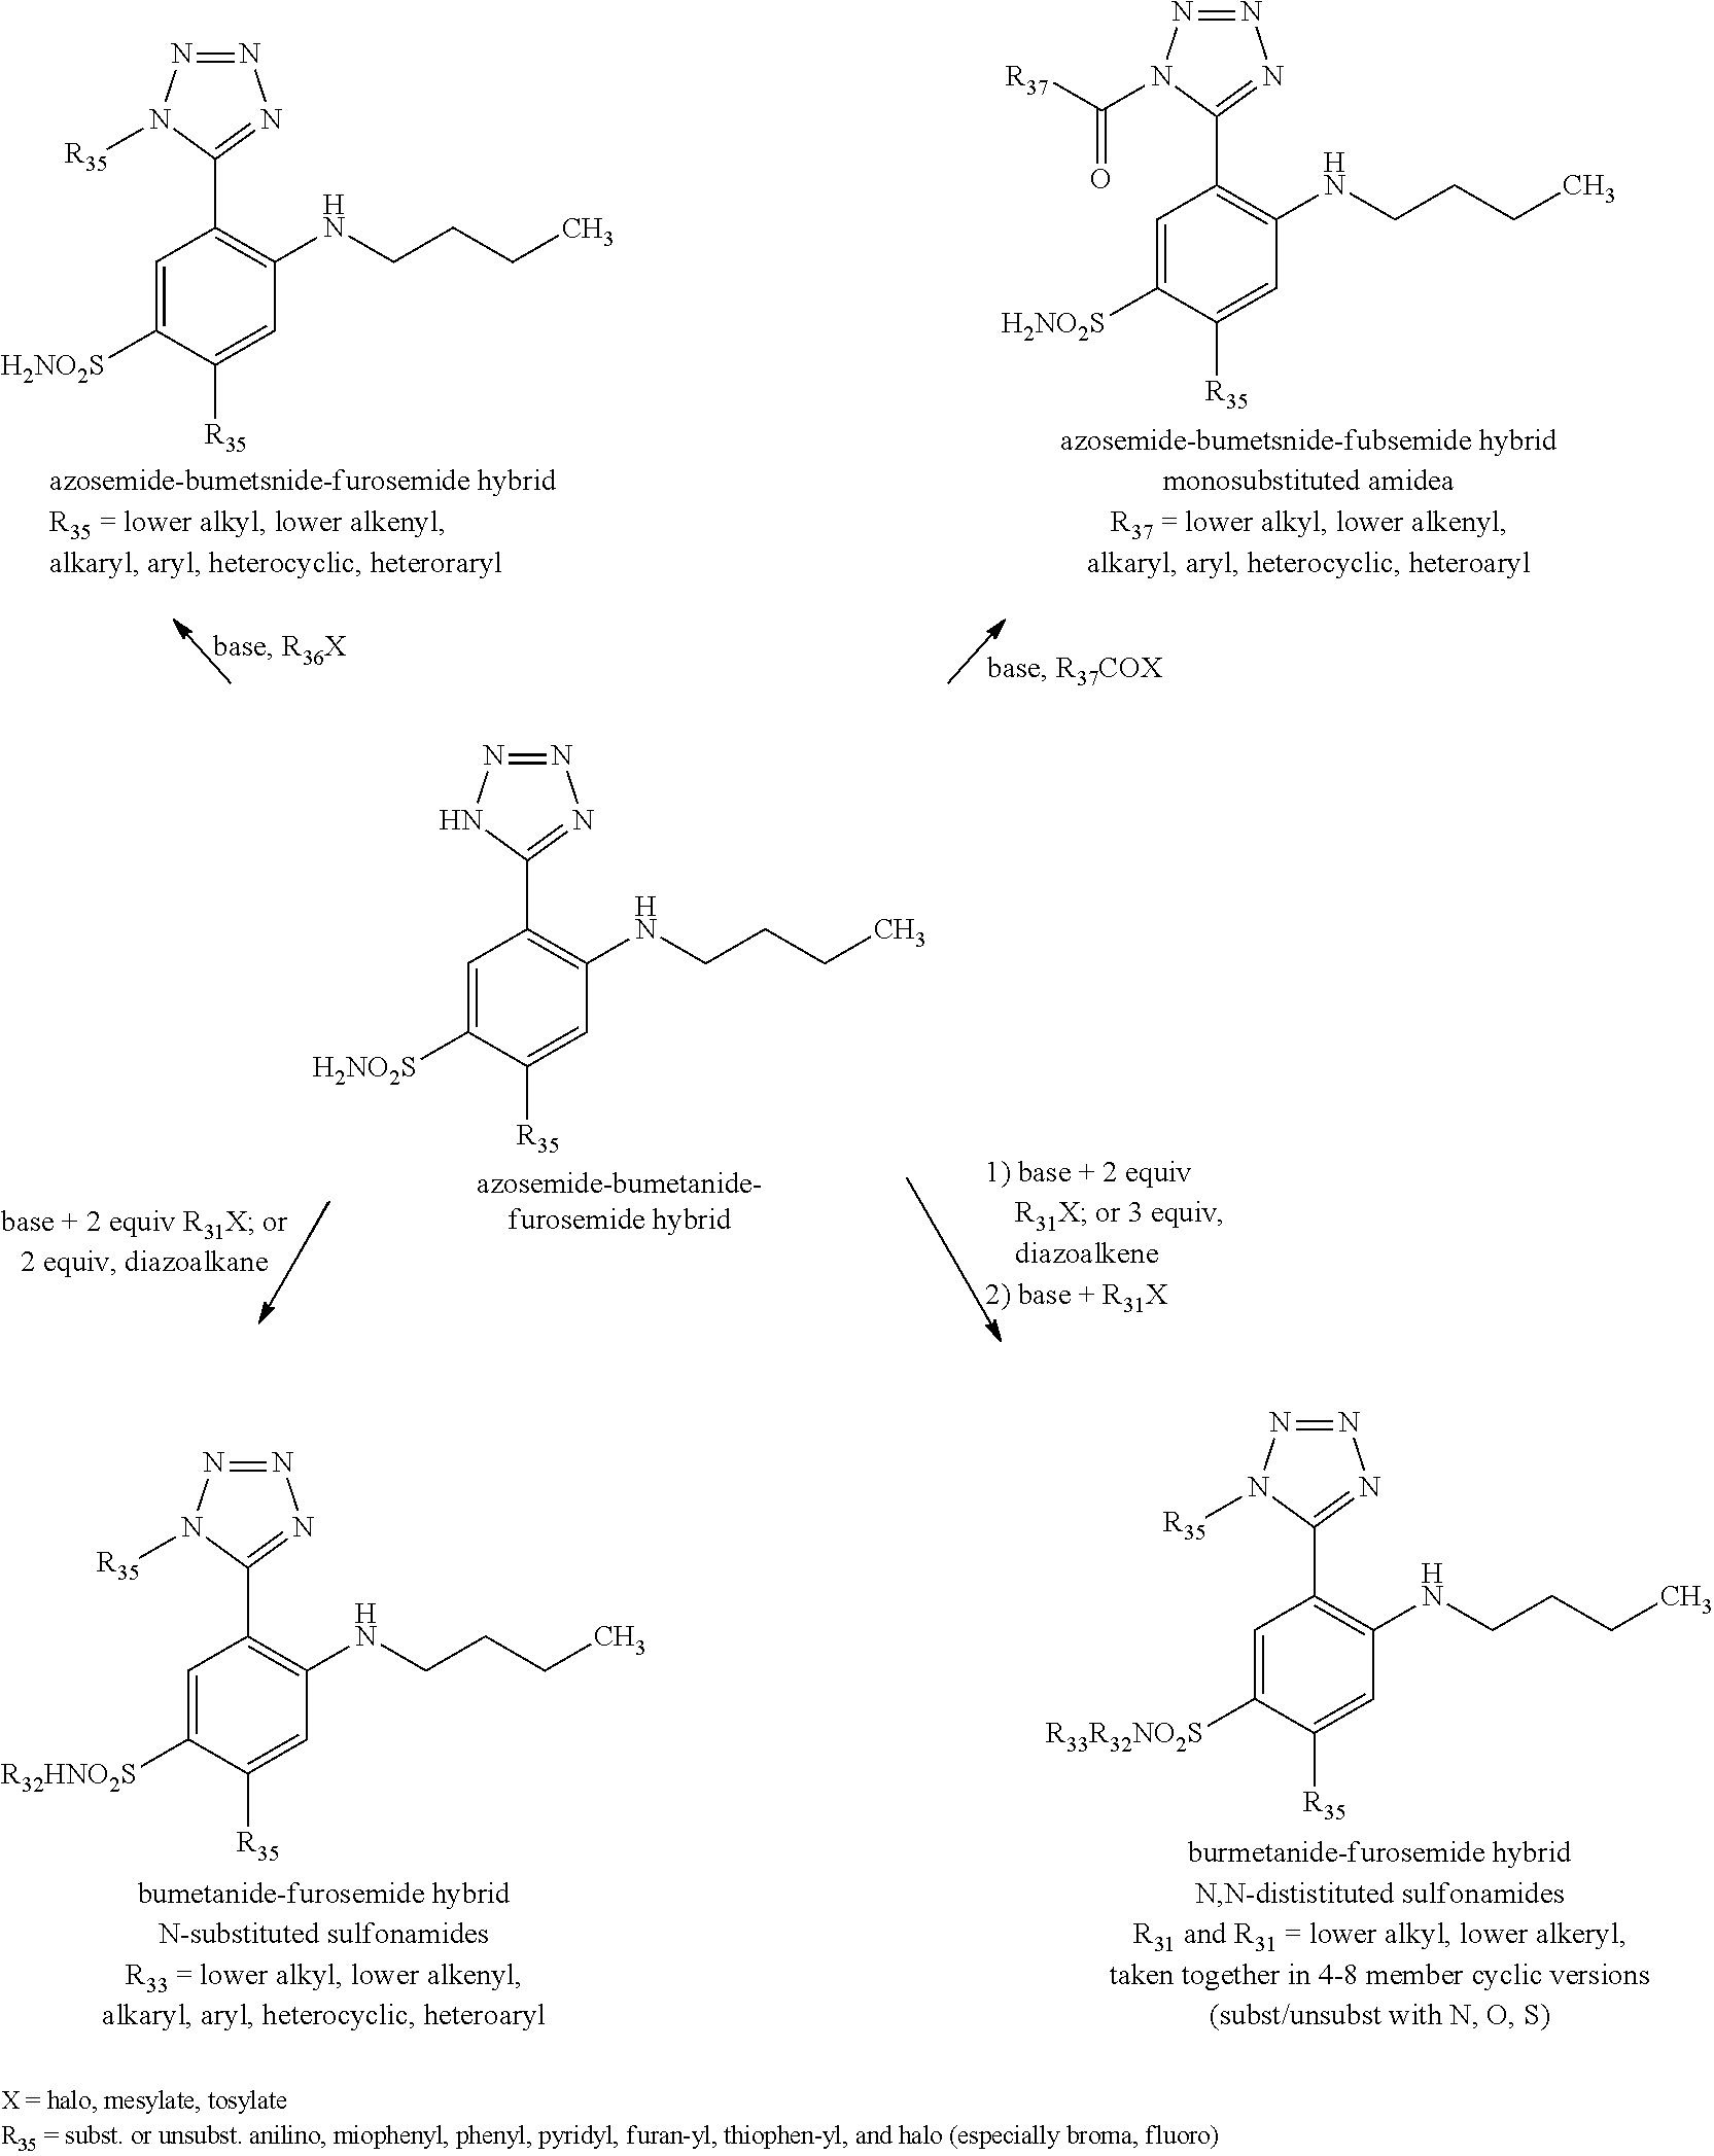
C1=C([H2NO2S])C([R35])=CC(NCCCC)=C1C1=NN=NN1C([R37])=O.C1=C([H2NO2S])C([R35])=CC(NCCCC)=C1C1=NN=NN1[R35].C1=C([H2NO2S])C([R35])=CC(NCCCC)=C1C1=NN=NN1.C1=C([R32HNO2S])C([R35])=CC(NCCCC)=C1C1=NN=NN1[R35].C1=C([R33R32NO2S])C([R35])=CC(NCCCC)=C1C1=NN=NN1[R35]
